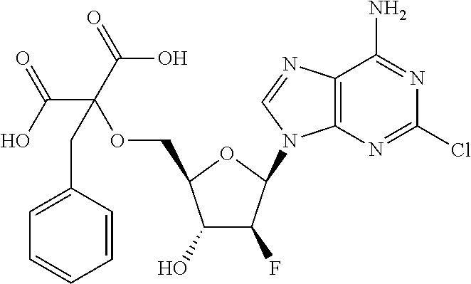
C1(O)C(F)C(N2C3=C(N=C2)C(N)=NC(Cl)=N3)OC1COC(C(O)=O)(C(=O)O)CC1=CC=CC=C1
